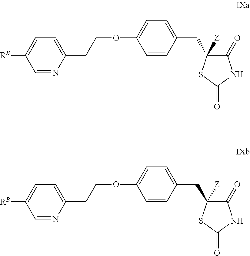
C1=NC(CCOC2=CC=C(CC3([Z])C(=O)NC(=O)S3)C=C2)=CC=C1[RB].C1=NC(CCOC2=CC=C(CC3([Z])C(=O)NC(=O)S3)C=C2)=CC=C1[RB]
